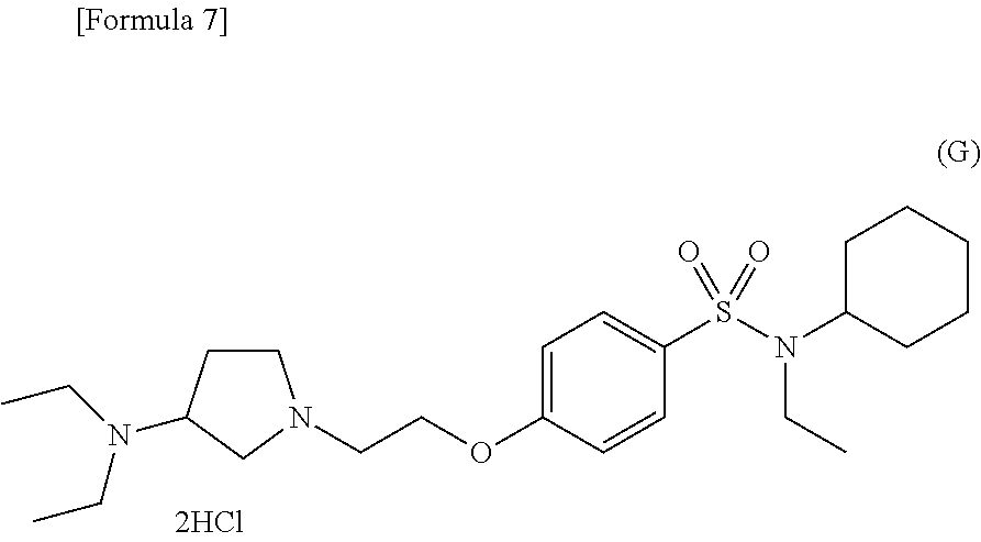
C(COC1=CC=C(S(N(C2CCCCC2)CC)(=O)=O)C=C1)N1CCC(N(CC)CC)C1
